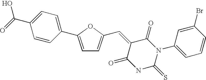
C1(C=C2C(=O)N(C3=CC=CC(Br)=C3)C(=S)NC2=O)=CC=C(C2=CC=C(C(=O)O)C=C2)O1
